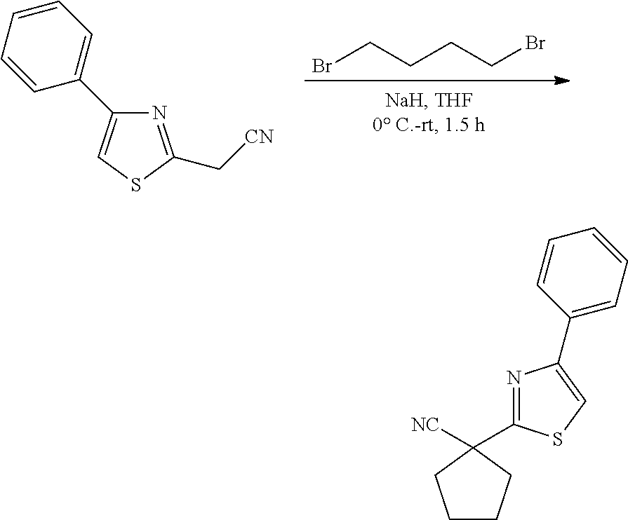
BrCCCCBr.N1=C(C[CN])SC=C1C1=CC=CC=C1.C1(C2([NC])CCCC2)=NC(C2=CC=CC=C2)=CS1
